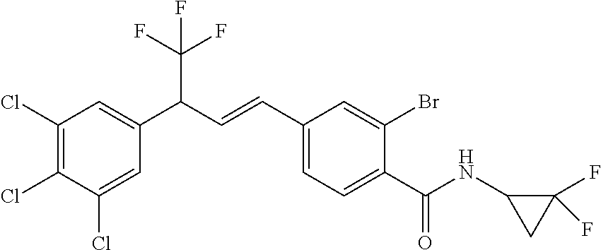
C1(Cl)=CC(C(C=CC2=CC=C(C(NC3CC3(F)F)=O)C(Br)=C2)C(F)(F)F)=CC(Cl)=C1Cl
